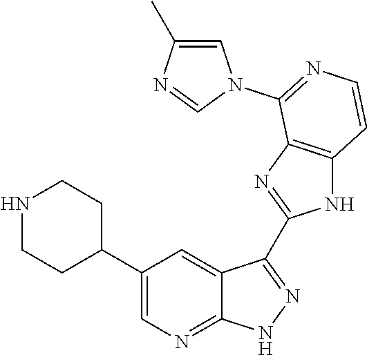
N1CCC(C2=CN=C3C(=C2)C(C2=NC4=C(N2)C=CN=C4N2C=C(C)N=C2)=N[N H]3)CC1
